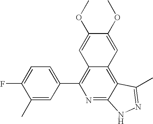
C1(C)=CC(C2=C3C(=C4C(=N2)NN=C4C)C=C(OC)C(OC)=C3)=CC=C1F
